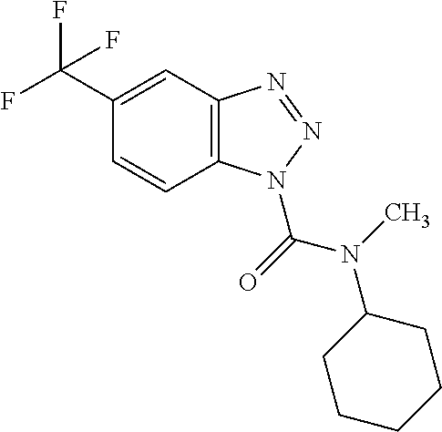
C1(C(F)(F)F)=CC2=C(C=C1)N(C(=O)N(C)C1CCCCC1)N=N2
